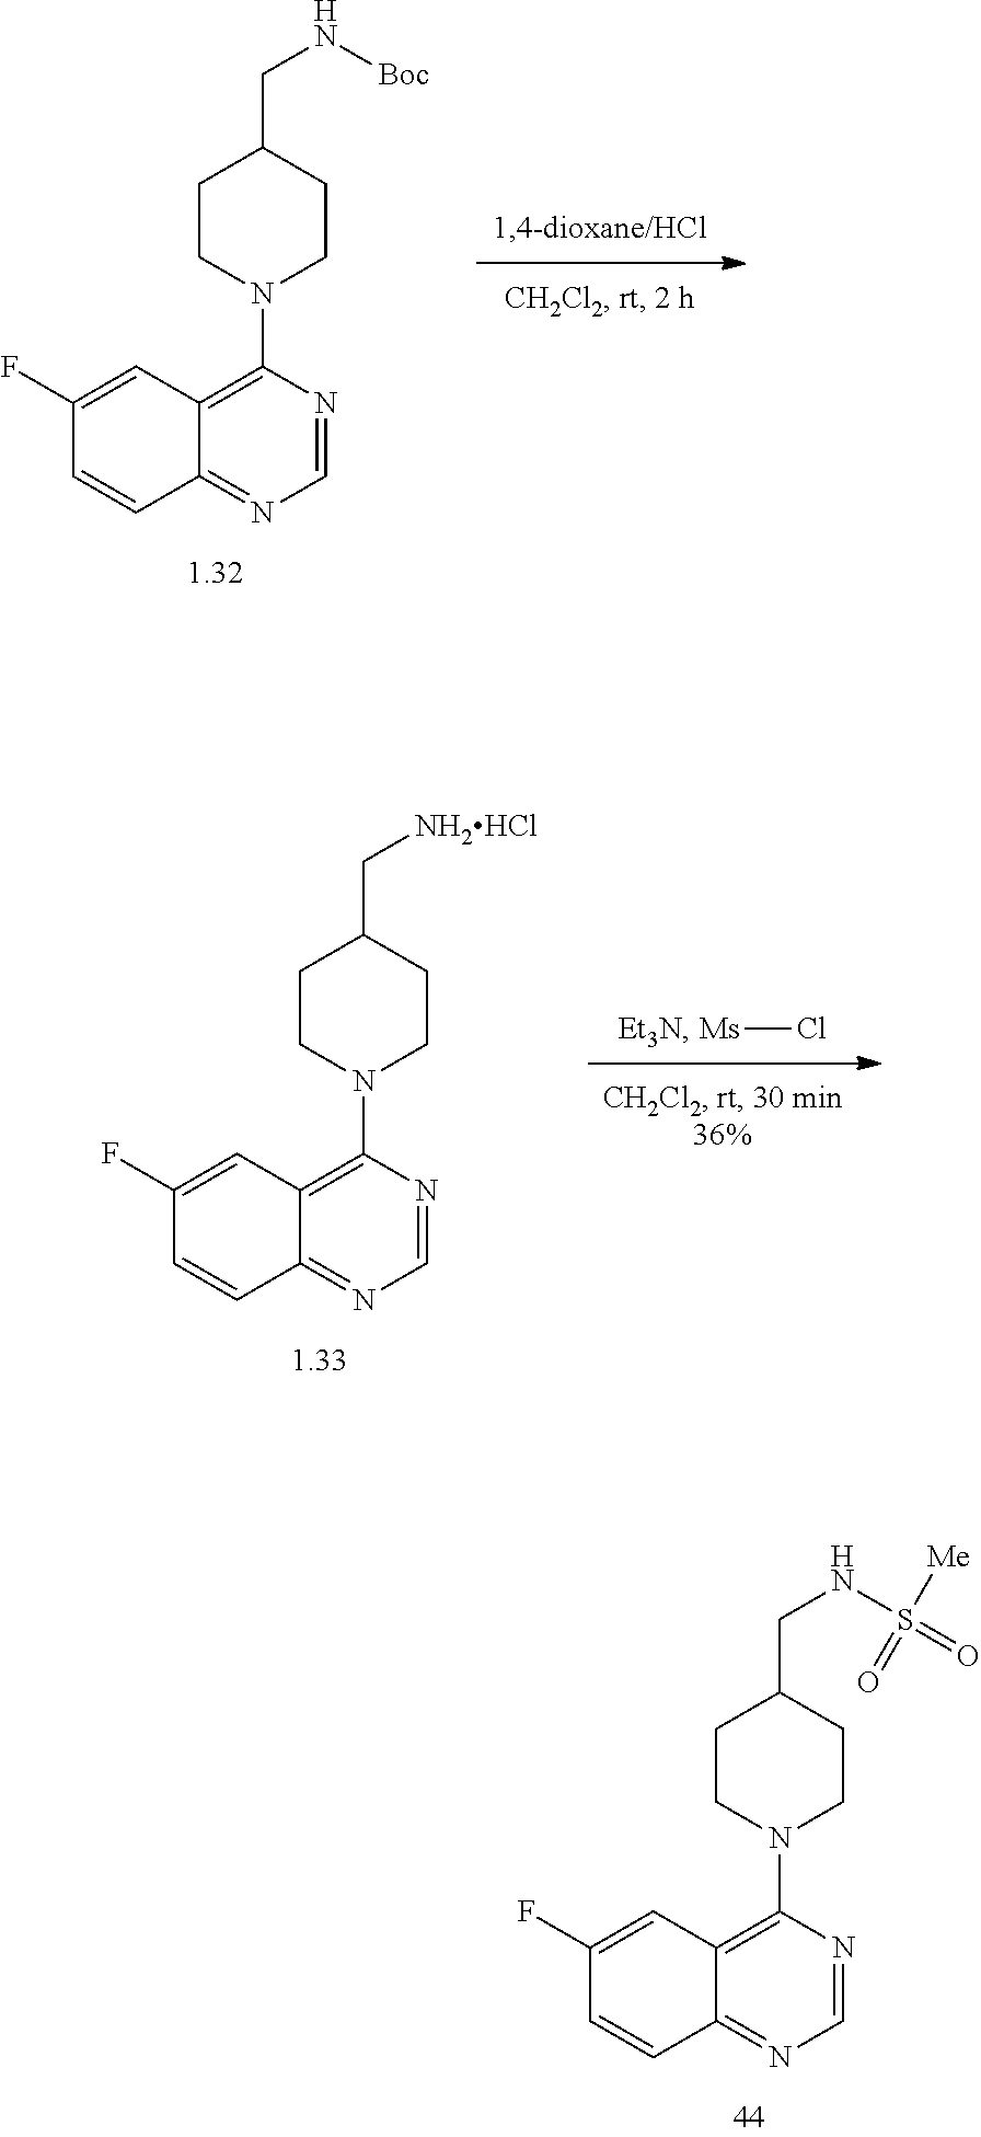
C1(CN[Boc])CCN(C2=C3C(=NC=N2)C=CC(F)=C3)CC1.C1(CNS(=O)([Me])=O)CCN(C2=C3C(=NC=N2)C=CC(F)=C3)CC1.[Ms]Cl.C1(C[NH2HCl])CCN(C2=C3C(=NC=N2)C=CC(F)=C3)CC1
